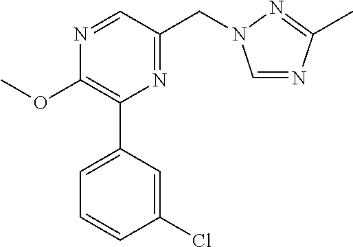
C1(OC)=C(C2=CC=CC(Cl)=C2)N=C(CN2C=NC(C)=N2)C=N1
